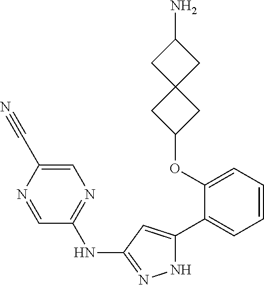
C1(OC2=CC=CC=C2C2=CC(NC3=NC=C(C#N)N=C3)=NN2)CC2(C1)CC(N)C2
